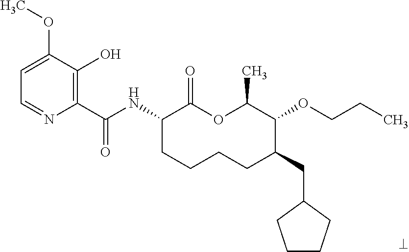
C1(C(NC2CCCCC(CC3CCCC3)C(OCCC)C(C)OC2=O)=O)=C(O)C(OC)=CC=N1
